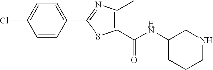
C1=C(C2=NC(C)=C(C(=O)NC3CCCNC3)S2)C=CC(Cl)=C1
